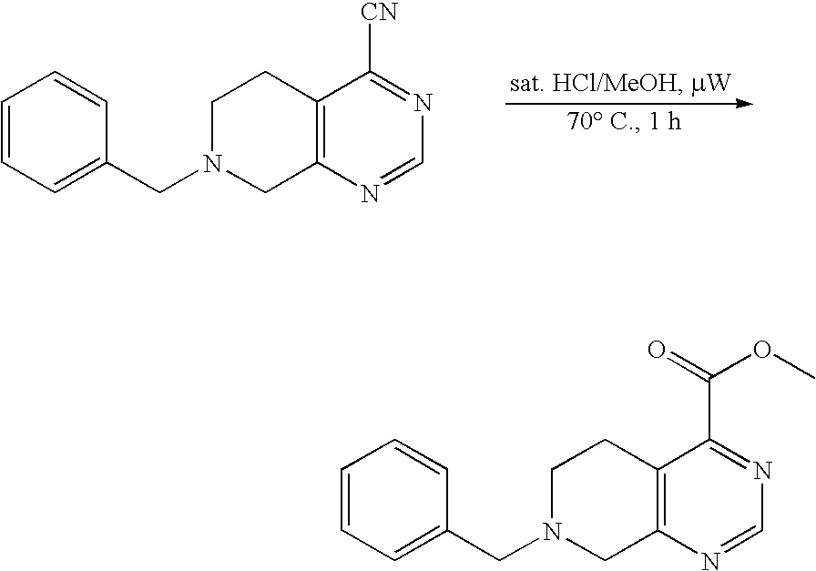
C1=CC=C(CN2CC3=C(CC2)C([CN])=NC=N3)C=C1.C1=CC=C(CN2CC3=C(CC2)C(C(=O)OC)=NC=N3)C=C1
